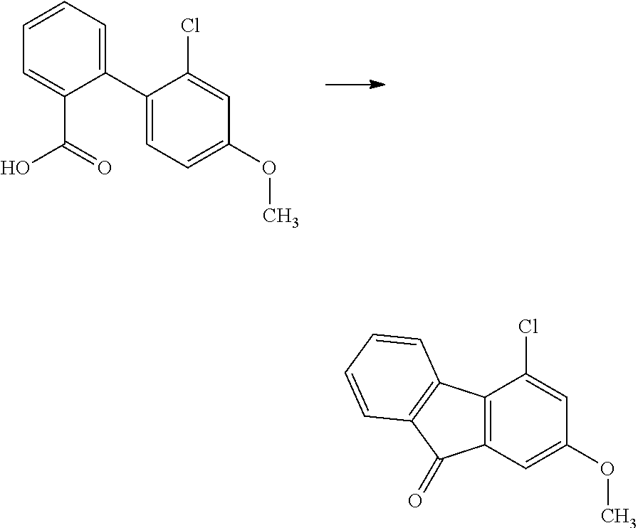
C1(C2=CC=C(OC)C=C2Cl)=CC=CC=C1C(=O)O.C12=C(C=C(OC)C=C1Cl)C(=O)C1=C2C=CC=C1
